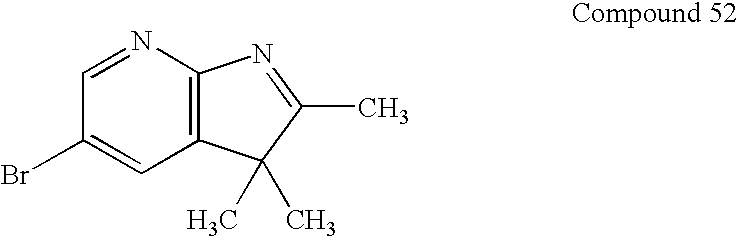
C12=C(C(C)(C)C(C)=N1)C=C(Br)C=N2
